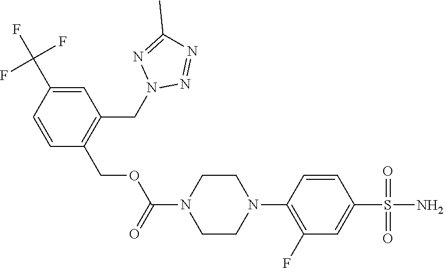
C1=C(C(F)(F)F)C=CC(COC(N2CCN(C3=C(F)C=C(S(N)(=O)=O)C=C3)CC2)=O)=C1CN1N=NC(C)=N1
